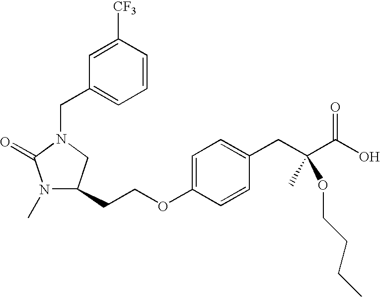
N1(C)C(CCOC2=CC=C(CC(C(O)=O)(OCCCC)C)C=C2)CN(CC2=CC=CC([CF3])=C2)C1=O
